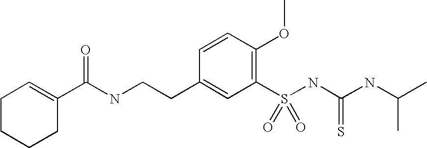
C1CC=C(C(NCCC2=CC(S(NC(NC(C)C)=S)(=O)=O)=C(OC)C=C2)=O)CC1
